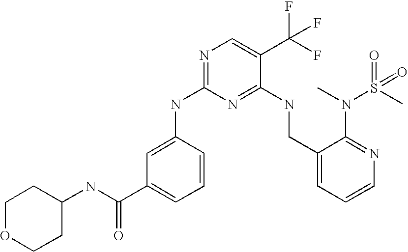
C1(CNC2=NC(NC3=CC(C(NC4CCOCC4)=O)=CC=C3)=NC=C2C(F)(F)F)=CC=CN=C1N(C)S(C)(=O)=O
